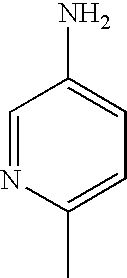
C1=NC(C)=CC=C1N
